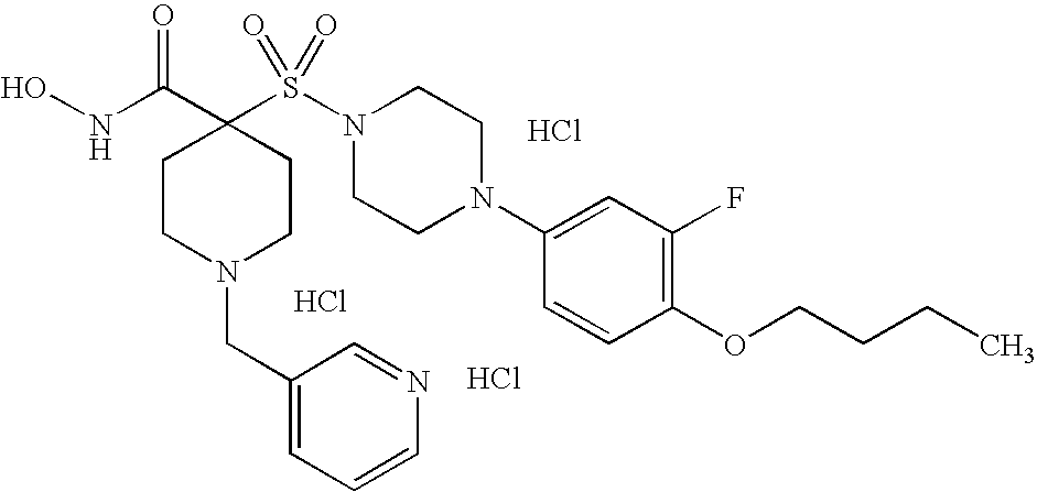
ONC(C1(S(N2CCN(C3=CC(F)=C(OCCCC)C=C3)CC2)(=O)=O)CCN(CC2=CC=CN=C2)CC1)=O.Cl.Cl.Cl
